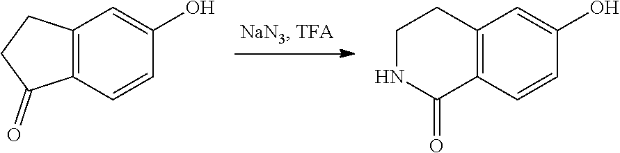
C12=C(C=CC(O)=C1)C(=O)CC2.C12=C(C=CC(O)=C1)C(=O)NCC2
